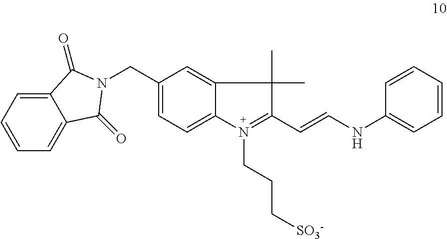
C1(CN2C(=O)C3=CC=CC=C3C2=O)=CC=C2C(=C1)C(C)(C)C(C=CNC1=CC=CC=C1)=N2CCC[SO3-]
